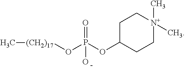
C1C(OP(O[(CH2)17]C)(=O)O)CC[N+](C)(C)C1
